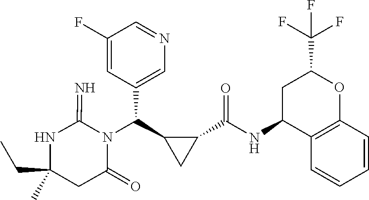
N1C(CC)(C)CC(=O)N(C(C2=CN=CC(F)=C2)C2C(C(NC3C4=C(OC(C(F)(F)F)C3)C=CC=C4)=O)C2)C1=N
